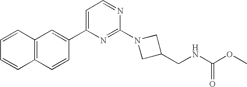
C12=C(C=CC(C3=CC=NC(N4CC(CNC(=O)OC)C4)=N3)=C1)C=CC=C2
